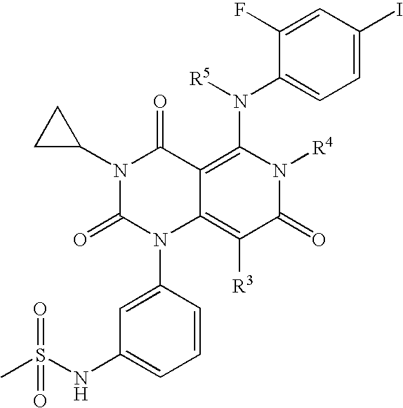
N1(C2CC2)C(=O)N(C2=CC(NS(C)(=O)=O)=CC=C2)C2=C([R3])C(=O)N([R4])C(N([R5])C3=CC=C(I)C=C3F)=C2C1=O
